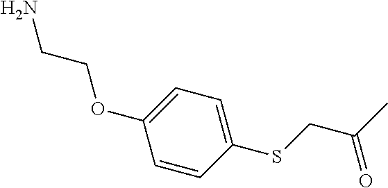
C1=C(OCCN)C=CC(SCC(C)=O)=C1
